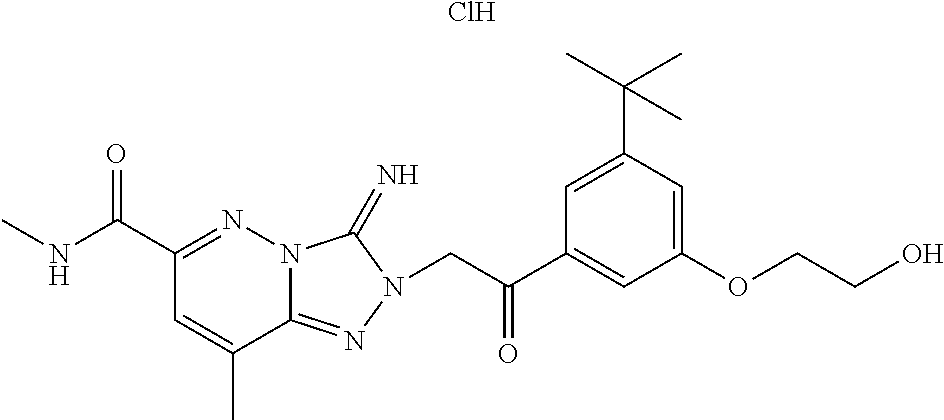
Cl.C1(C(NC)=O)=NN2C(=NN(CC(C3=CC(OCCO)=CC(C(C)(C)C)=C3)=O)C2=N)C(C)=C1
